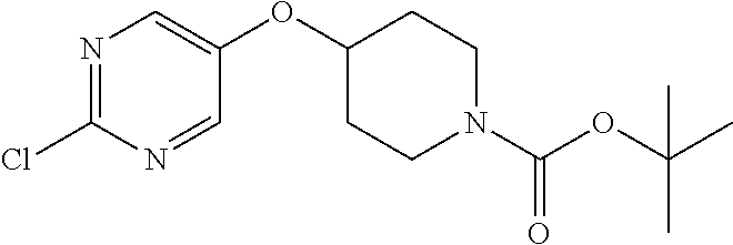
N1=C(Cl)N=CC(OC2CCN(C(OC(C)(C)C)=O)CC2)=C1
